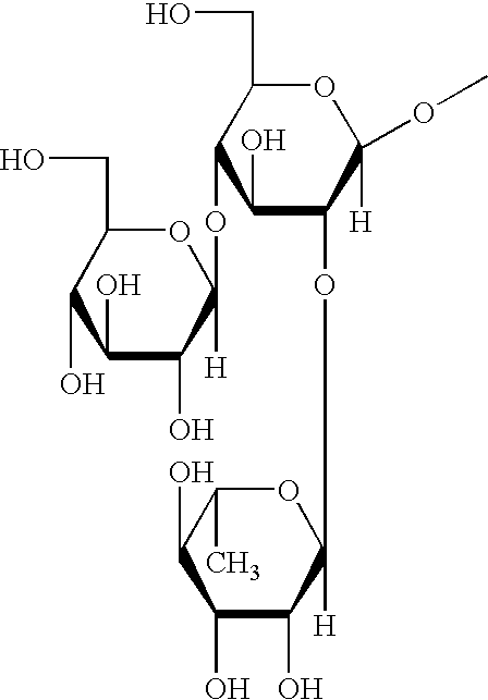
C1(O)C(OC2([H])OC(C)C(O)C(O)C2O)C([H])(OC)OC(CO)C1OC1([H])OC(CO)C(O)C(O)C1O
